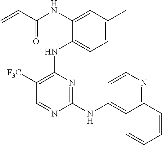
N(C1=CC(C)=CC=C1NC1=C([F3C])C=NC(NC2=C3C(=NC=C2)C=CC=C3)=N1)C(C=C)=O
